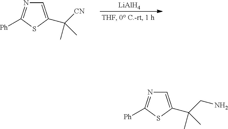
C1=C(C([CN])(C)C)SC([Ph])=N1.[LiAlH4].C1=C(C(CN)(C)C)SC([Ph])=N1
